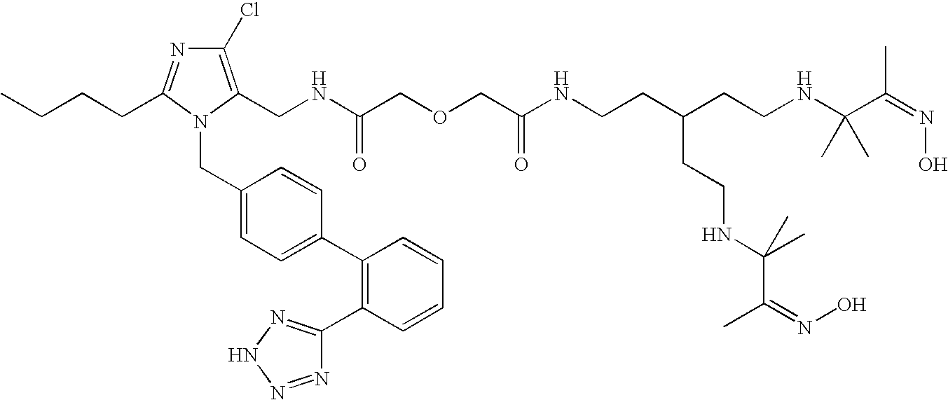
CCCCC1=NC(Cl)=C(CNC(COCC(NCCC(CCNC(C(=NO)C)(C)C)CCNC(C(=NO)C)(C)C)=O)=O)N1CC1=CC=C(C2=C(C3=NNN=N3)C=CC=C2)C=C1
